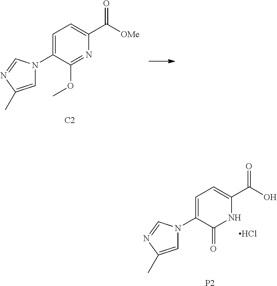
C1=C(C)N=CN1C1=CC=C(C([OMe])=O)N=C1OC.[C2].C1=C(C)N=CN1C1=CC=C(C(O)=O)NC1=O.[P2].Cl
